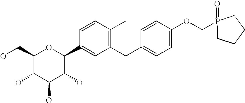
C1(CO)C(O)C(O)C(O)C(C2=CC(CC3=CC=C(OCP4(=O)CCCC4)C=C3)=C(C)C=C2)O1
